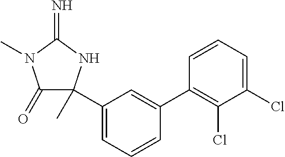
C1(=O)N(C)C(=N)NC1(C1=CC=CC(C2=C(Cl)C(Cl)=CC=C2)=C1)C
